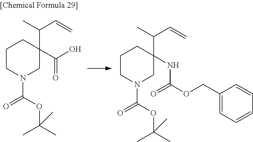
C1CN(C(=O)OC(C)(C)C)CC(C(O)=O)(C(C=C)C)C1.C1CN(C(=O)OC(C)(C)C)CC(NC(=O)OCC2=CC=CC=C2)(C(C=C)C)C1
